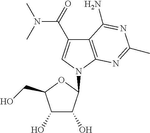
C12=C(N(C3C(O)C(O)C(CO)O3)C=C1C(N(C)C)=O)N=C(C)N=C2N
